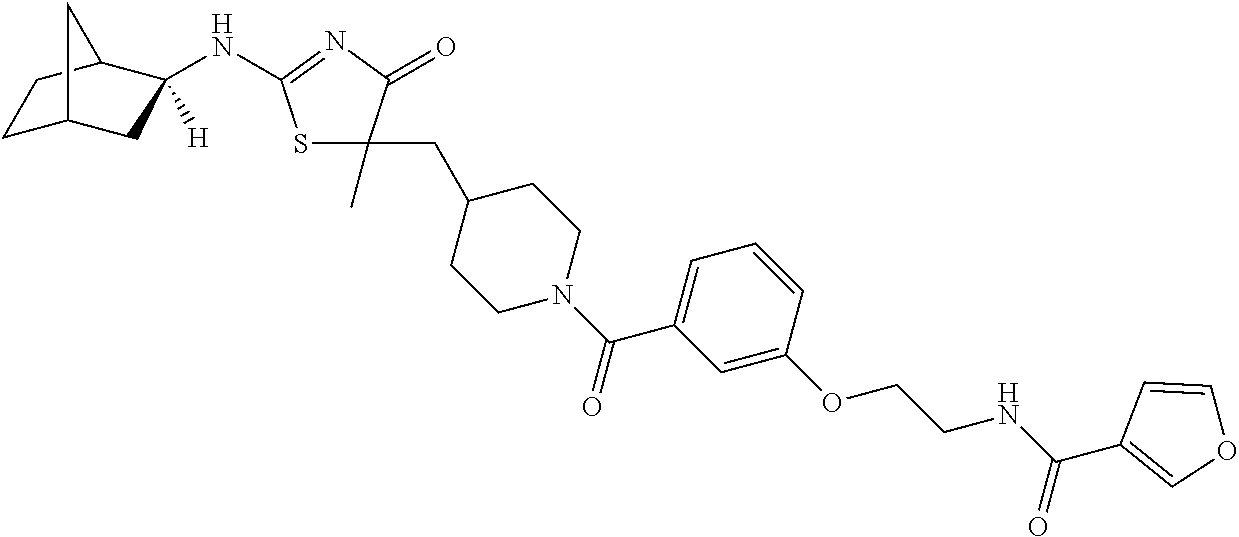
C1C2CC(NC3=NC(=O)C(CC4CCN(C(C5=CC=CC(OCCNC(C6=COC=C6)=O)=C5)=O)CC4)(C)S3)([H])C(C1)C2
